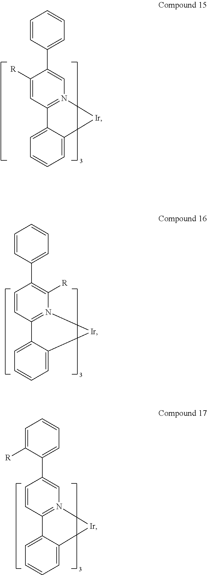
C1([R])=CC2=N(C=C1C1=CC=CC=C1)[Ir]C1=CC=CC=C21.C1=CC2=N(C([R])=C1C1=CC=CC=C1)[Ir]C1=CC=CC=C21.C1=CC2=N(C=C1C1=CC=CC=C1[R])[Ir]C1=CC=CC=C21
